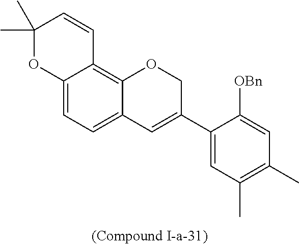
C12=CC=C3C(=C1C=CC(C)(C)O2)OCC(C1=CC(C)=C(C)C=C1[OBn])=C3
